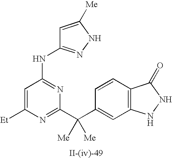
C1=C([Et])N=C(C(C2=CC3=C(C=C2)C(=O)NN3)([Me])[Me])N=C1NC1=NNC([Me])=C1
